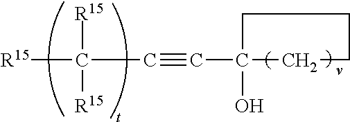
C([R15])(C#CC1(O)CCCC1)([R15])[R15]
